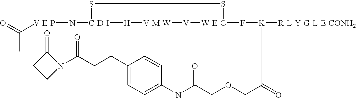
[V-E-P](N[C-D-I]1SS[W-E-C](F[K]([R-L-Y-G-L-E-CONH2])C(COCC(NC2=CC=C(CCC(N3C(=O)CC3)=O)C=C2)=O)=O)[V][V-M-W][H]1)C(=O)C
